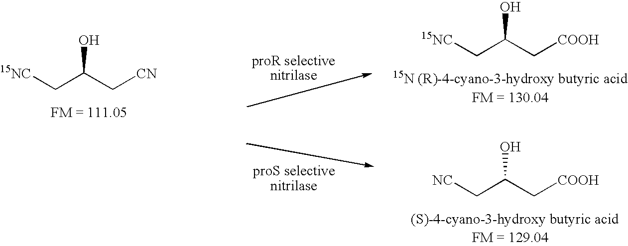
[15NC]CC(C[CN])O.[15NC]CC(C[COOH])O.[NC]CC(C[COOH])O
